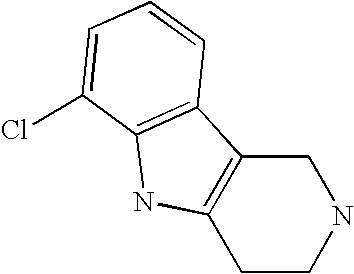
C1C2=C(CCN1)NC1=C2C=CC=C1Cl
